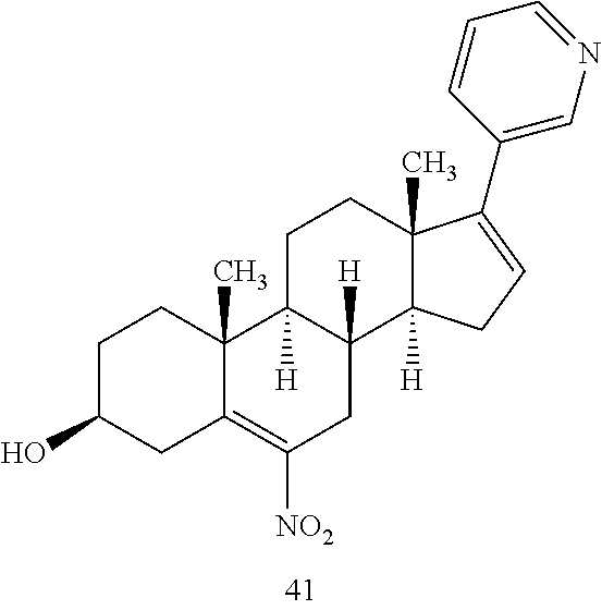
C1C(O)CC2=C([NO2])CC3([H])C([H])(C2(C)C1)CCC1(C)C3([H])CC=C1C1=CN=CC=C1
